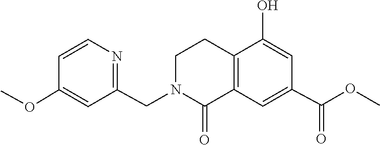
O(C)C1=CC(CN2C(=O)C3=C(CC2)C(O)=CC(C(OC)=O)=C3)=NC=C1
